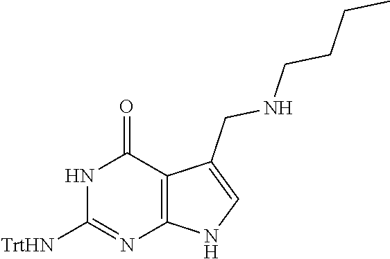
C1([TrtHN])=NC2=C(C(=O)N1)C(CNCCCC)=CN2
